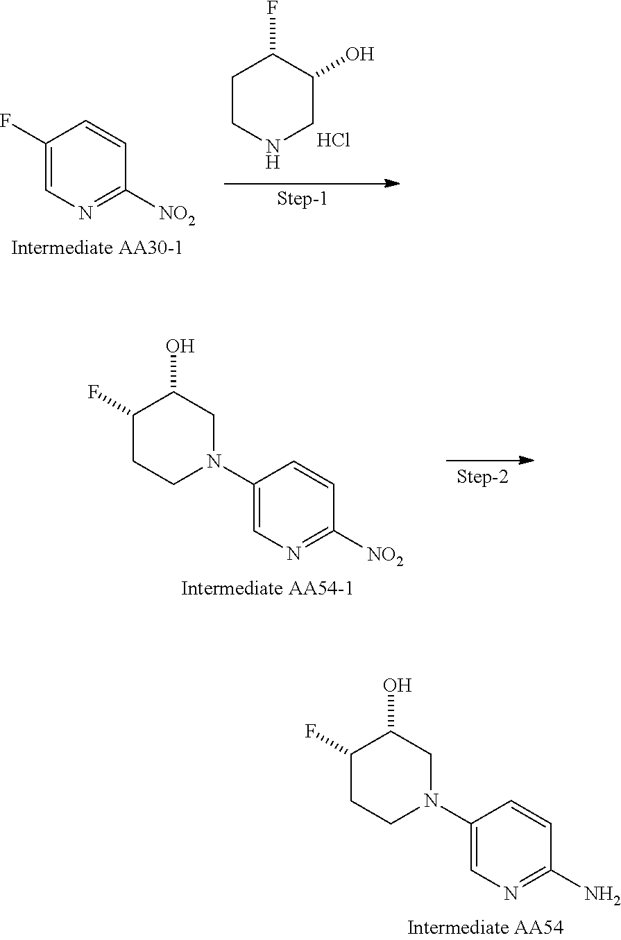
C1=CC(N2CC(O)C(F)CC2)=CN=C1N.C1=CC(N2CC(O)C(F)CC2)=CN=C1[NO2].C1=CC(F)=CN=C1[NO2].C1CNCC(O)C1F.Cl
